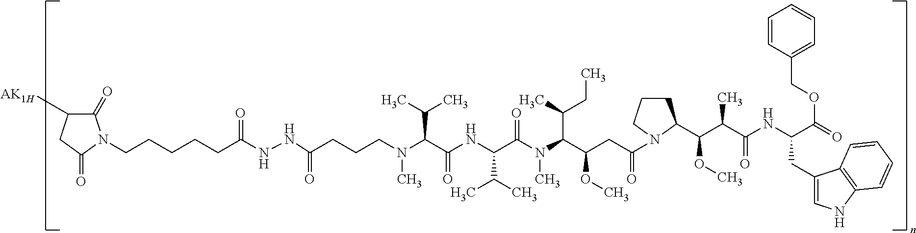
C1(=O)C([AK1H])CC(=O)N1CCCCCC(NNC(CCCN(C(C(NC(C(N(C(C(CC(=O)N1CCCC1C(C(C(NC(C(OCC1=CC=CC=C1)=O)CC1=CNC2=C1C=CC=C2)=O)C)OC)OC)C(CC)C)C)=O)C(C)C)=O)C(C)C)C)=O)=O
